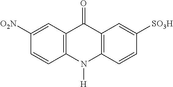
C12=C(N([H])C3=C(C1=O)C=C([O2N])C=C3)C=CC([SO3H])=C2
